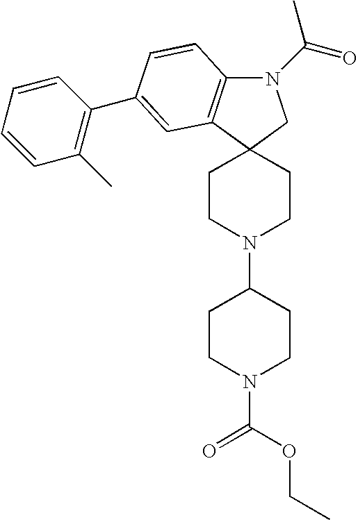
C12(CCN(C3CCN(C(=O)OCC)CC3)CC1)CN(C(=O)C)C1=C2C=C(C2=C(C)C=CC=C2)C=C1
